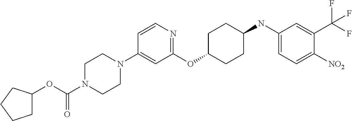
C1(OC2CCC(NC3=CC=C([NO2])C(C(F)(F)F)=C3)CC2)=NC=CC(N2CCN(C(OC3CCCC3)=O)CC2)=C1
